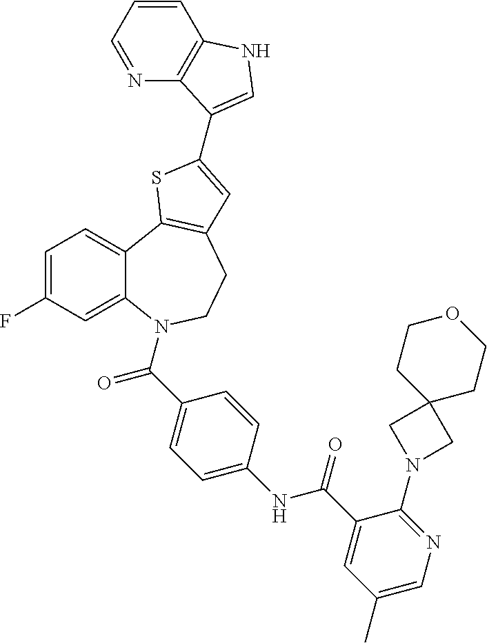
C1=C(F)C=C2C(=C1)C1=C(CCN2C(=O)C2=CC=C(NC(=O)C3=CC(C)=CN=C3N3CC4(C3)CCOCC4)C=C2)C=C(C2=CNC3=C2N=CC=C3)S1
